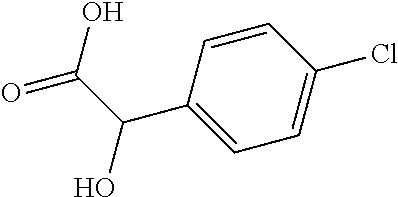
C1=CC(Cl)=CC=C1C(C(O)=O)O
